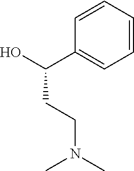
C1=CC=CC(C(CCN(C)C)O)=C1
